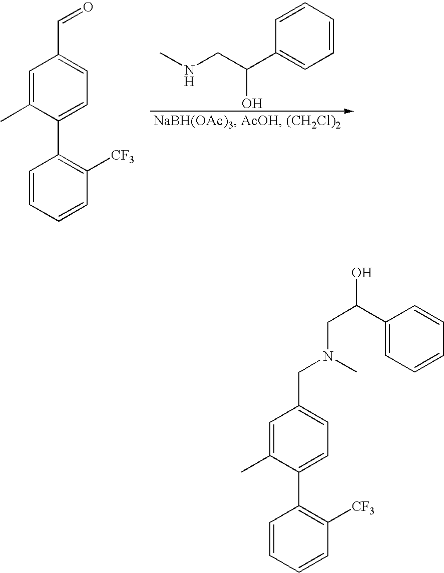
C1=CC=CC([CF3])=C1C1=CC=C(C=O)C=C1C.C1=CC=CC=C1C(CNC)O.C1=CC=CC([CF3])=C1C1=CC=C(CN(CC(O)C2=CC=CC=C2)C)C=C1C
